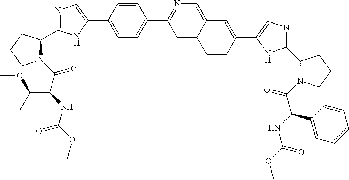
C1=C(C2=CN=C(C3N(C(C(NC(OC)=O)C(OC)C)=O)CCC3)N2)C=CC(C2=NC=C3C(=C2)C=CC(C2=CN=C(C4N(C(C(NC(OC)=O)C5=CC=CC=C5)=O)CCC4)N2)=C3)=C1
